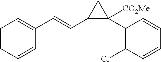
C1=CC=CC(C=CC2C(C3=C(Cl)C=CC=C3)([CO2Me])C2)=C1
